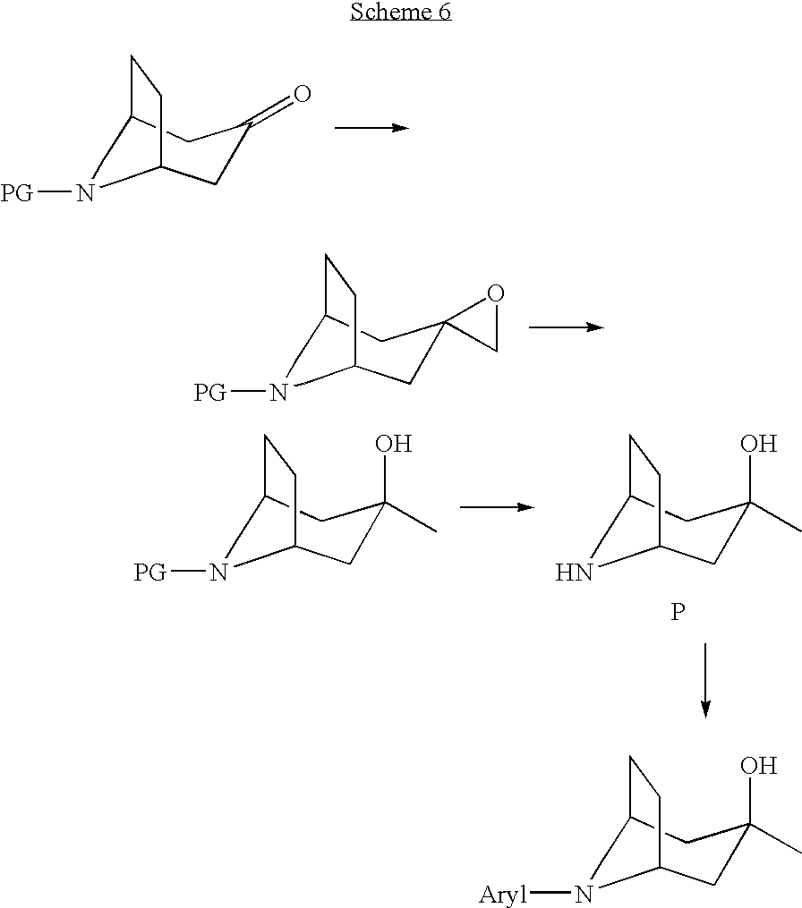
C1C2CCC(CC1=O)CN([PG])C2.C1C2CCC(CC13CO3)CN([PG])C2.C1C2CCC(CC1(O)C)CN([Aryl])C2.C1C2CCC(CC1(O)C)CN([PG])C2.C1C2CCC(CC1(O)C)CNC2.P
